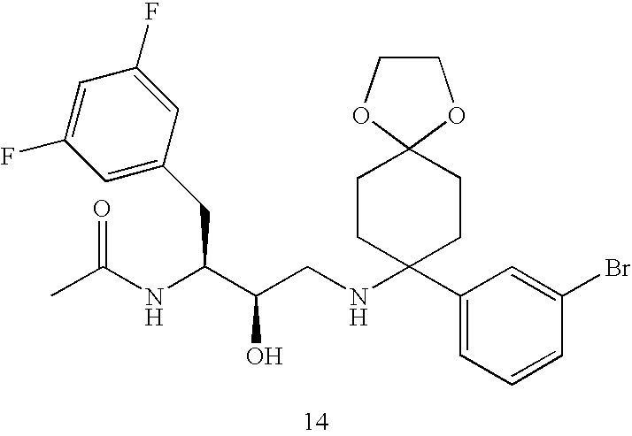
C(NC(C(CNC1(C2=CC=CC(Br)=C2)CCC2(CC1)OCCO2)O)CC1=CC(F)=CC(F)=C1)(C)=O
